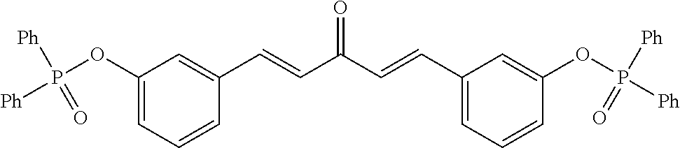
C1(OP([Ph])([Ph])=O)=CC=CC(C=CC(C=CC2=CC=CC(OP([Ph])([Ph])=O)=C2)=O)=C1
